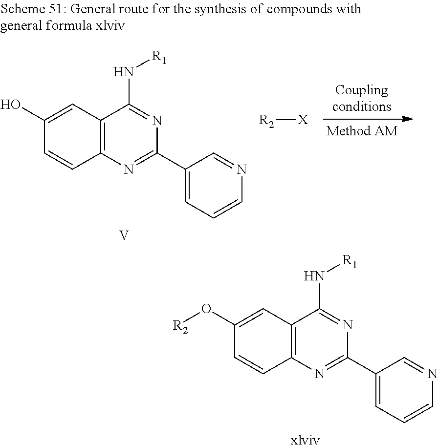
C1(O[R2])=CC2=C(C=C1)N=C(C1=CC=CN=C1)N=C2N[R1].[xlviv].C1(O)=CC2=C(C=C1)N=C(C1=CC=CN=C1)N=C2N[R1].[V].[R2][X]
